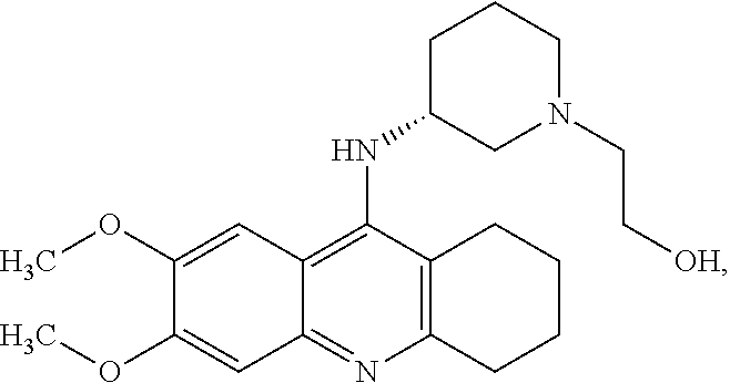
C12=C(N=C3C(=C1NC1CN(CC[OH])CCC1)C=C(OC)C(OC)=C3)CCCC2
